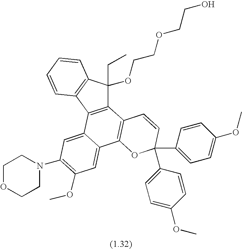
C12=C(C3=C(C1(CC)OCCOCCO)C=CC=C3)C1=CC(N3CCOCC3)=C(OC)C=C1C1=C2C=CC(C2=CC=C(OC)C=C2)(C2=CC=C(OC)C=C2)O1
